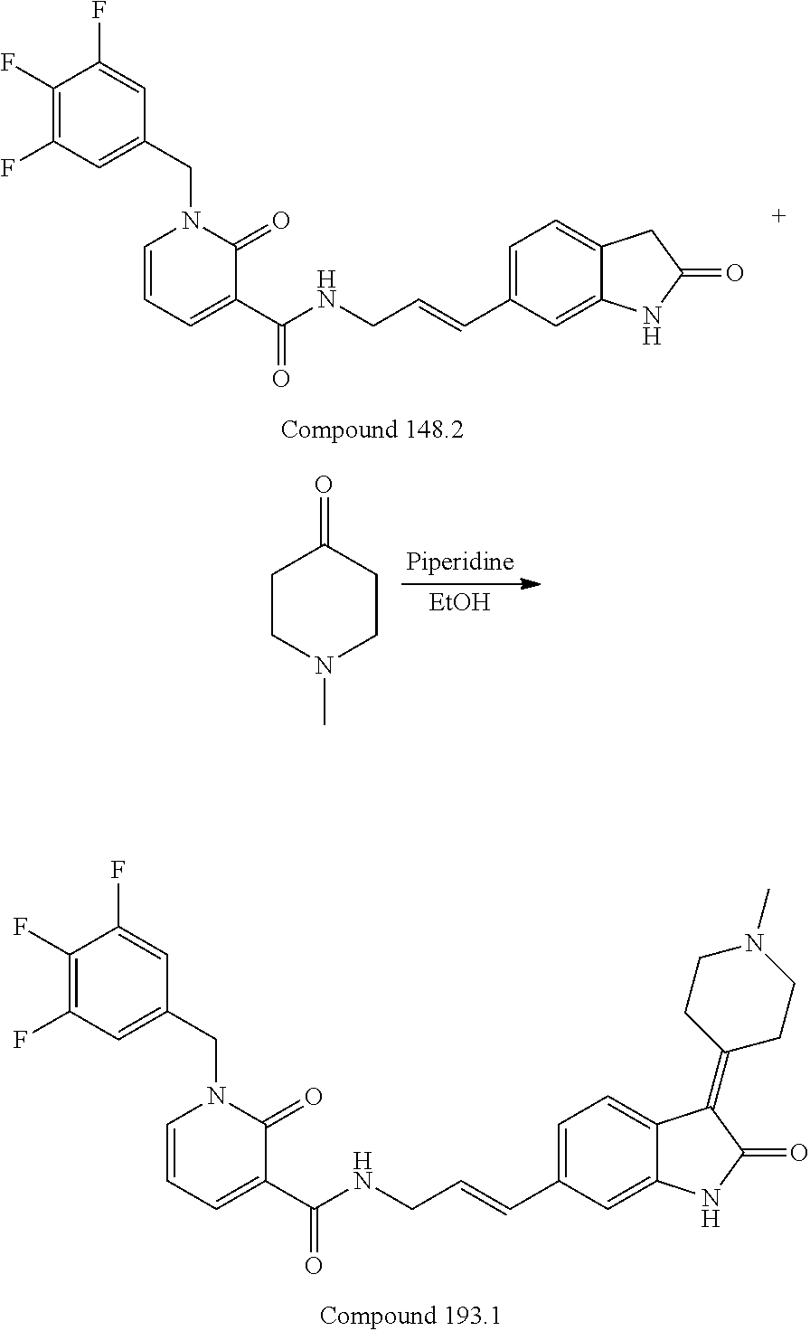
C12=CC(C=CCNC(C3=CC=CN(CC4=CC(F)=C(F)C(F)=C4)C3=O)=O)=CC=C1CC(=O)N2.[EtOH].C1CN(C)CCC1=O.C12=CC(C=CCNC(C3=CC=CN(CC4=CC(F)=C(F)C(F)=C4)C3=O)=O)=CC=C1C(=C1CCN(C)CC1)C(=O)N2
